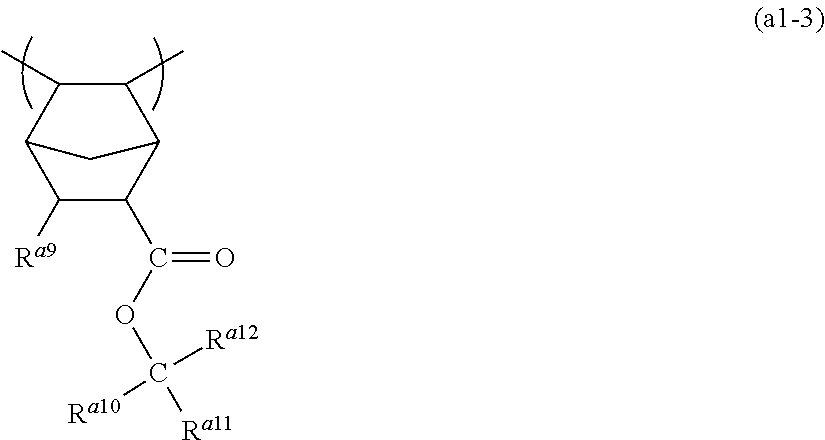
C1(C)C(C)C2C([Ra9])C(C(OC([Ra11])([Ra12])[Ra10])=O)C1C2
